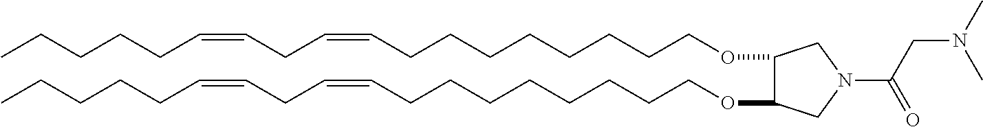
O(CCCCCCCCC=CCC=CCCCCC)C1C(OCCCCCCCCC=CCC=CCCCCC)CN(C(=O)CN(C)C)C1
